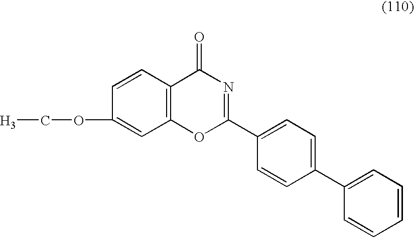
C12=C(C(=O)N=C(C3=CC=C(C4=CC=CC=C4)C=C3)O1)C=CC(OC[H3])=C2
